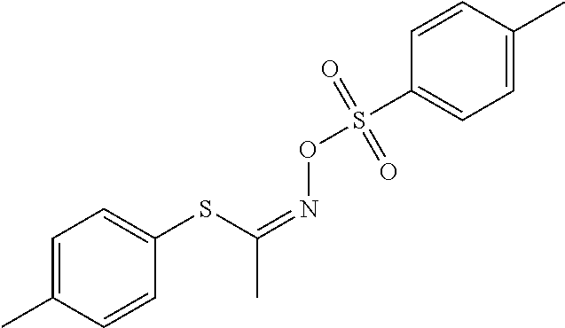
C1=C(C)C=CC(SC(=NOS(C2=CC=C(C)C=C2)(=O)=O)C)=C1
